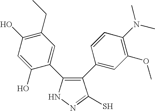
C1(C2=CC(OC)=C(N(C)C)C=C2)=C(C2=CC(CC)=C(O)C=C2O)NN=C1S
